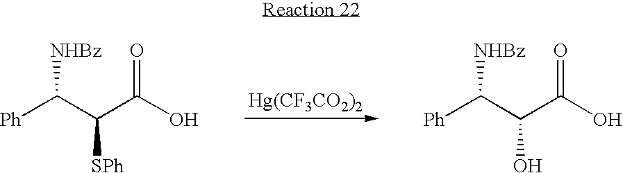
[Hg(CF3CO2)2].[Ph]C(C(C(O)=O)[SPh])[NHBz].[Ph]C(C(C(O)=O)O)[NHBz]
